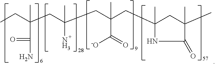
C(C(CC(CC(CC1(C)CC(C)(C)C(=O)N1)(C(=O)[-O])C)(N)C)(C(N)=O)C)C
